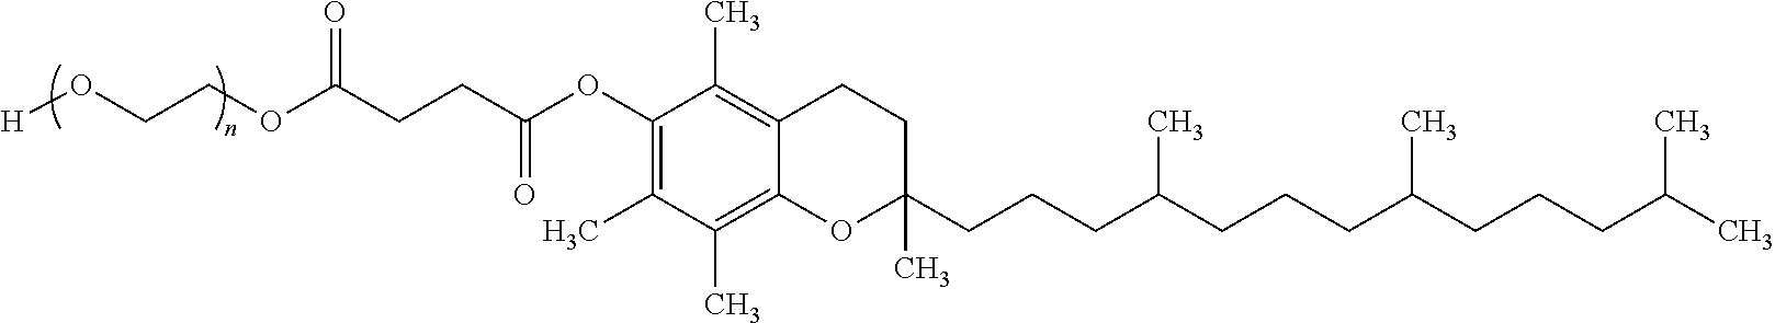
[H]OCCOC(CCC(OC1=C(C)C(C)=C2C(=C1C)CCC(CCCC(CCCC(CCCC(C)C)C)C)(C)O2)=O)=O
